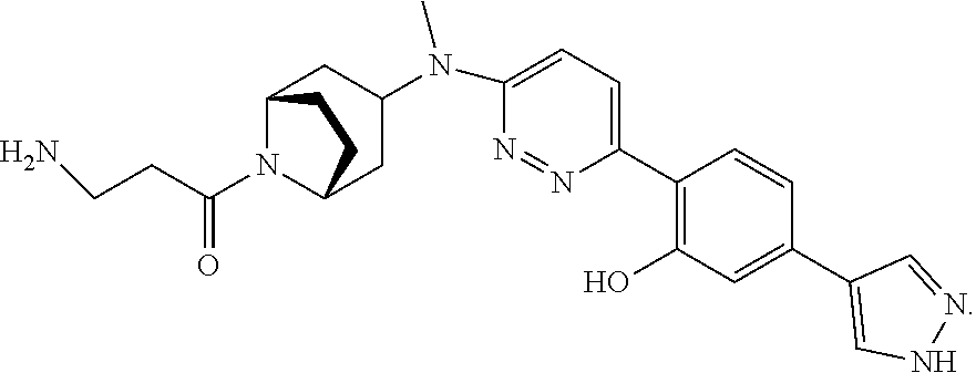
NCCC(N1C2CC(N(C3=CC=C(C4=C(O)C=C(C5=CNN=C5)C=C4)N=N3)C)CC1CC2)=O
